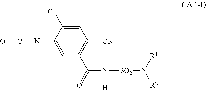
C1=C(Cl)C(N=C=O)=CC(C(=O)N([H])[SO2]N([R2])[R1])=C1[CN]
